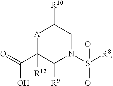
[A]1C(C(O)=O)([R12])C([R9])N(S([R8])(=O)=O)CC1[R10]
